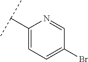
C1(C(C)C)=CC=C(Br)C=N1
